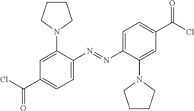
C1=C(N=NC2=CC=C(C(Cl)=O)C=C2N2CCCC2)C(N2CCCC2)=CC(C(Cl)=O)=C1
